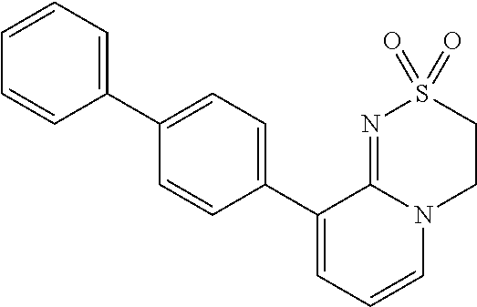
C1(C2=CC=CC=C2)=CC=C(C2=CC=CN3C2=NS(=O)(=O)CC3)C=C1
